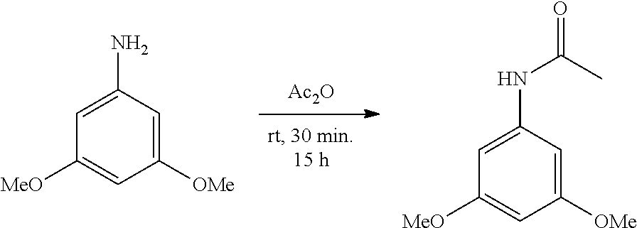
[Ac2O].C1([MeO])=CC([OMe])=CC(N)=C1.C1([MeO])=CC([OMe])=CC(NC(=O)C)=C1
